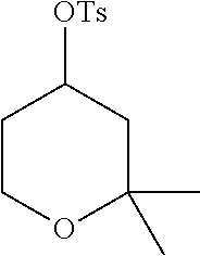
C1COC(C)(C)CC1[OTs]
